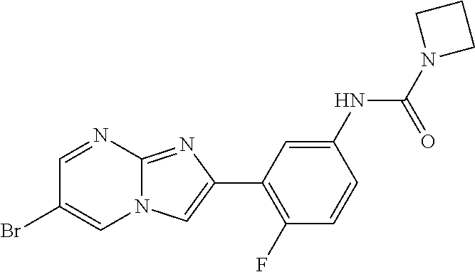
C1=NC2=NC(C3=C(F)C=CC(NC(N4CCC4)=O)=C3)=CN2C=C1Br
